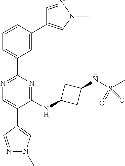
N1=C(C2=CC=CC(C3=CN(C)N=C3)=C2)N=C(NC2CC(NS(C)(=O)=O)C2)C(C2=CN(C)N=C2)=C1
